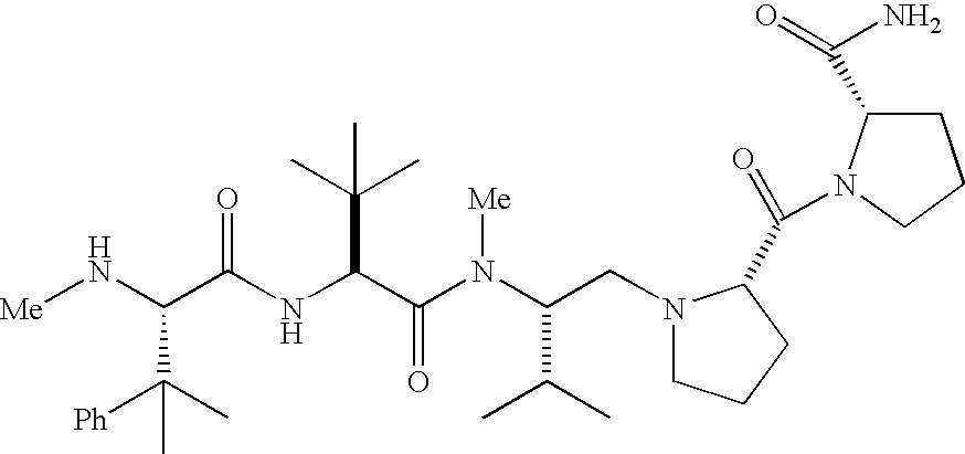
C(NC(C(N(C(CN1CCCC1C(=O)N1C(C(=O)N)CCC1)C(C)C)[Me])=O)C(C)(C)C)(=O)C(C(C)([Ph])C)N[Me]
